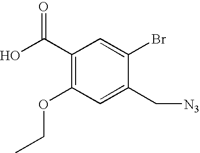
C1(C(O)=O)=C(OCC)C=C(C[N3])C(Br)=C1
